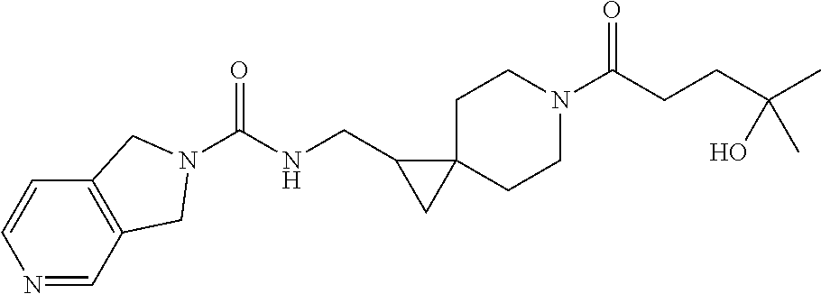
O=C(CCC(C)(O)C)N1CCC2(CC1)C(CNC(=O)N1CC3=C(C=CN=C3)C1)C2
